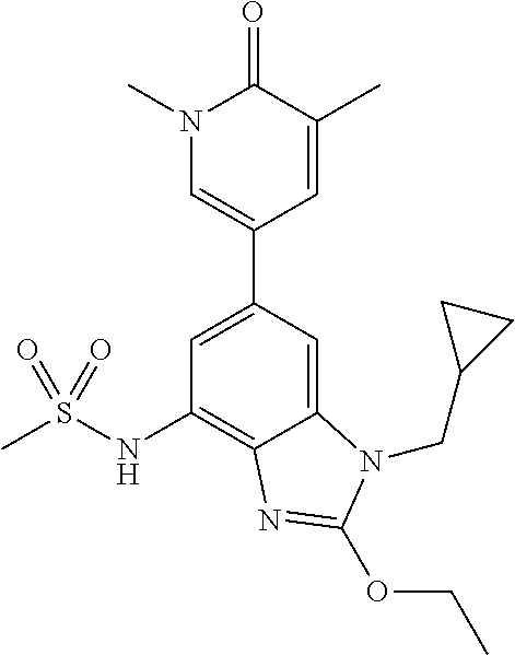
C1(NS(C)(=O)=O)=C2C(=CC(C3=CN(C)C(=O)C(C)=C3)=C1)N(CC1CC1)C(OCC)=N2
